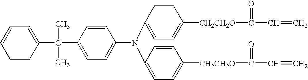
C(C1=CC=C(N(C2=CC=C([CH2CH2O]C(=O)C=C)C=C2)C2=CC=C([CH2CH2O]C(=O)C=C)C=C2)C=C1)(C)(C)C1=CC=CC=C1
